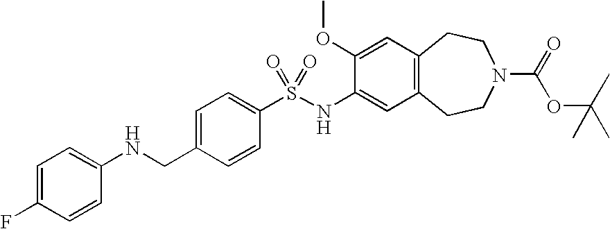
C1(OC)=CC2=C(C=C1NS(C1=CC=C(CNC3=CC=C(F)C=C3)C=C1)(=O)=O)CCN(C(=O)OC(C)(C)C)CC2
